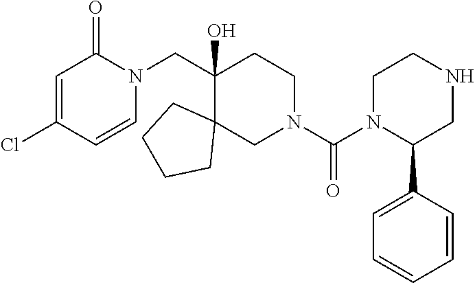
C1=C(Cl)C=CN(CC2(O)C3(CN(C(N4C(C5=CC=CC=C5)CNCC4)=O)CC2)CCCC3)C1=O
